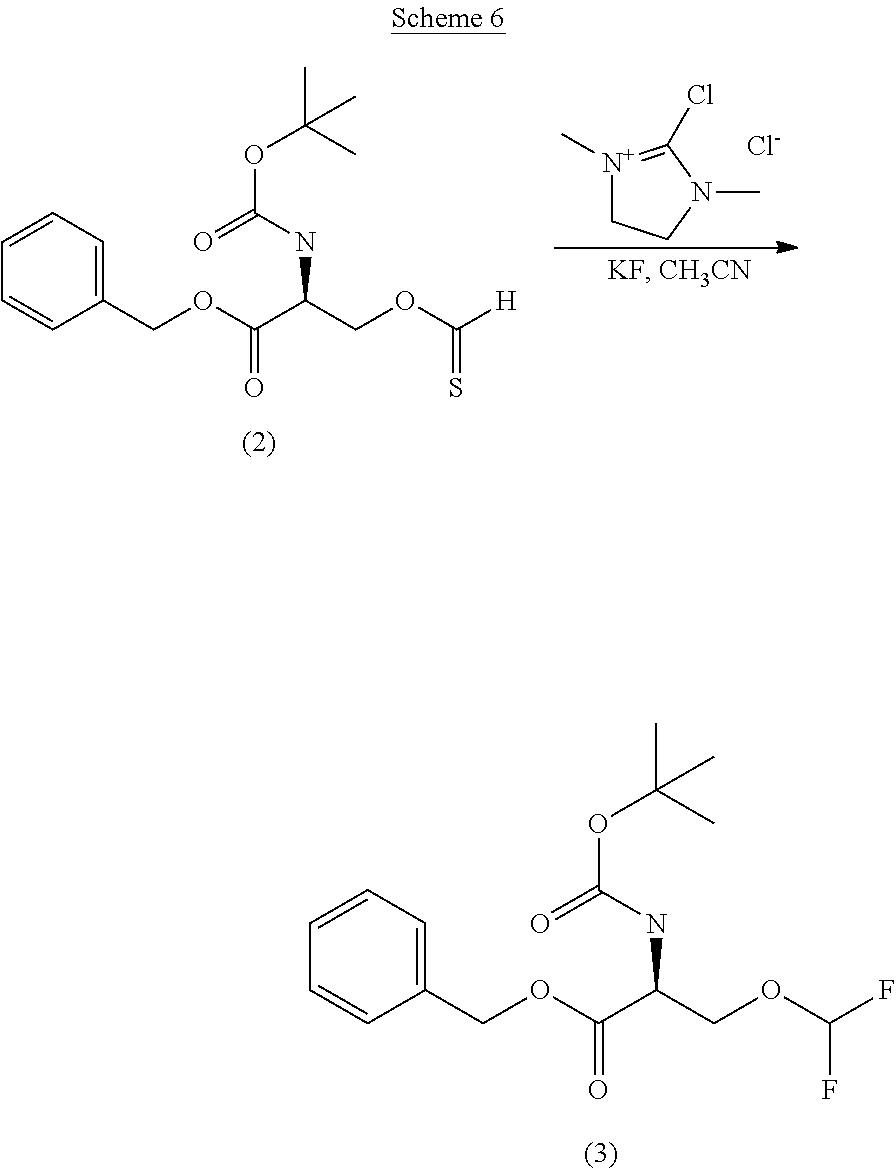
C1=CC=C(COC(=O)C(COC(F)F)NC(OC(C)(C)C)=O)C=C1.[N+]1(C)=C(Cl)N(C)CC1.[Cl-].C1=CC=C(COC(=O)C(COC(=S)[H])NC(OC(C)(C)C)=O)C=C1
